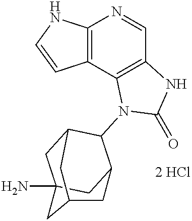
C12=C(C3=C(C=N1)NC(=O)N3C1C3CC4(N)CC1CC(C4)C3)C=CN2
